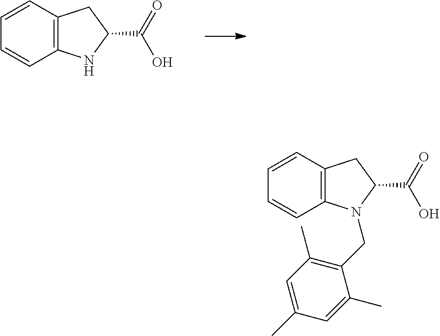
C12=C(C=CC=C1)CC(C(=O)O)N2.C12=C(C=CC=C1)CC(C(=O)O)N2CC1=C(C)C=C(C)C=C1C
